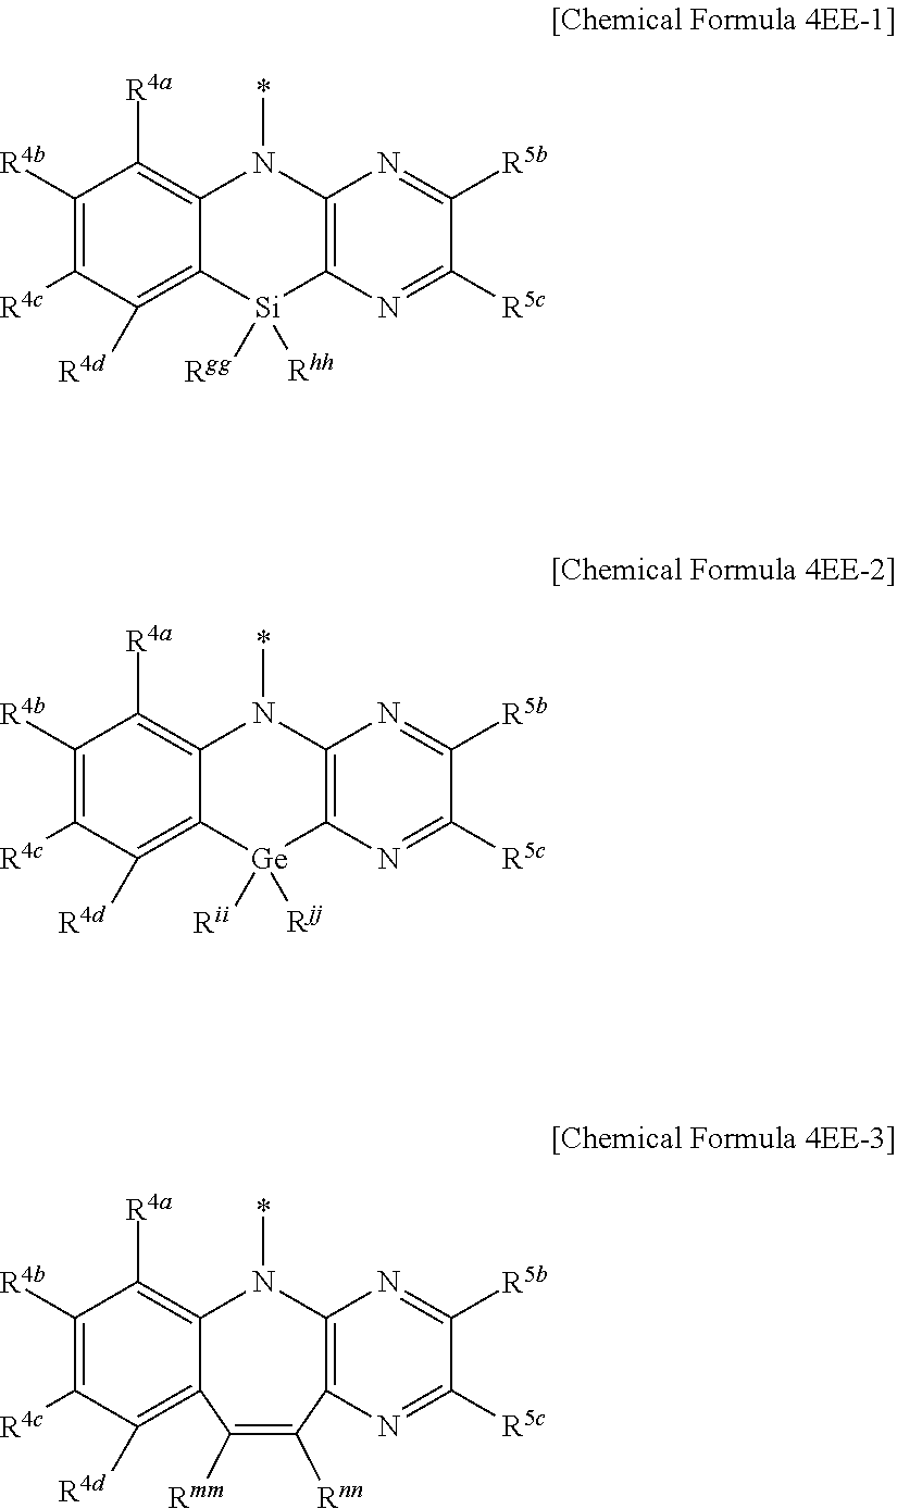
C1([R4b])=C([R4c])C([R4d])=C2C(=C1[R4a])N(*)C1=C([Si]2([Rgg])[Rhh])N=C([R5c])C([R5b])=N1.C1([R4b])=C([R4c])C([R4d])=C2C(=C1[R4a])N(*)C1=C([Ge]2([Rii])[Rjj])N=C([R5c])C([R5b])=N1.C1([R4b])=C([R4c])C([R4d])=C2C(=C1[R4a])N(*)C1=C(N=C([R5c])C([R5b])=N1)C([Rnn])=C2[Rmm]
